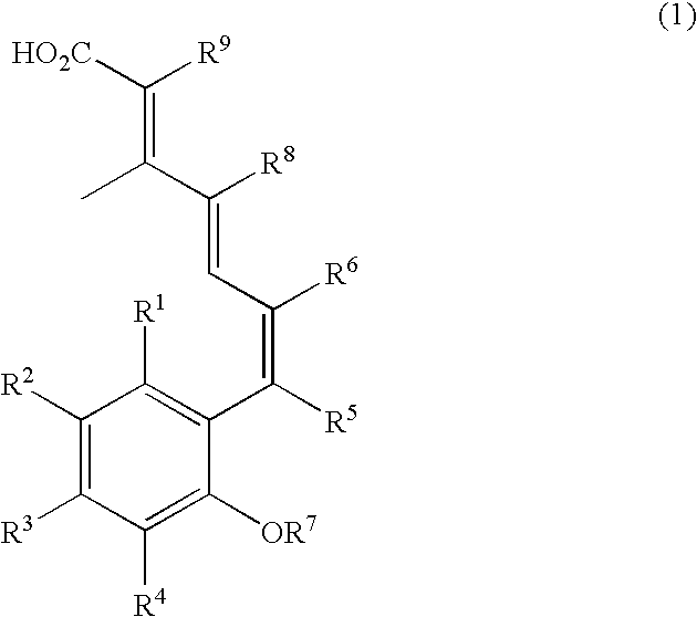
C1([R2])=C([R3])C([R4])=C([OR7])C(C([R5])=C([R6])C=C(C(C)=C([HO2C])[R9])[R8])=C1[R1]
